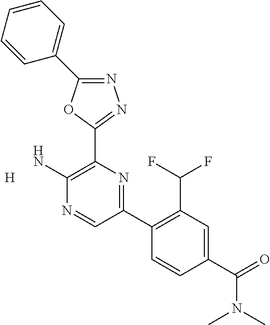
N1=C(C2=CC=CC=C2)OC(C2=C(N)N=CC(C3=C(C(F)F)C=C(C(=O)N(C)C)C=C3)=N2)=N1.[H]
